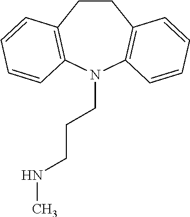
C1CC2=C(N(CCCNC)C3=C1C=CC=C3)C=CC=C2
